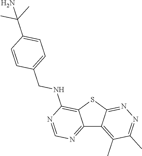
C12=NC=NC(NCC3=CC=C(C(C)(C)N)C=C3)=C1SC1=NN=C(C)C(C)=C21
